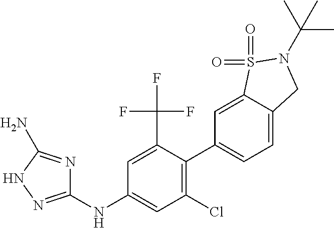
C1(NC2=CC(Cl)=C(C3=CC=C4C(=C3)S(=O)(=O)N(C(C)(C)C)C4)C(C(F)(F)F)=C2)=NNC(N)=N1
